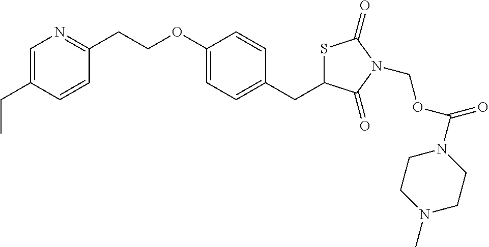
C1=C(CC)C=CC(CCOC2=CC=C(CC3SC(=O)N(COC(N4CCN(C)CC4)=O)C3=O)C=C2)=N1
